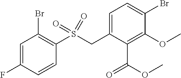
C1=C(F)C=CC(S(CC2=CC=C(Br)C(OC)=C2C(OC)=O)(=O)=O)=C1Br
